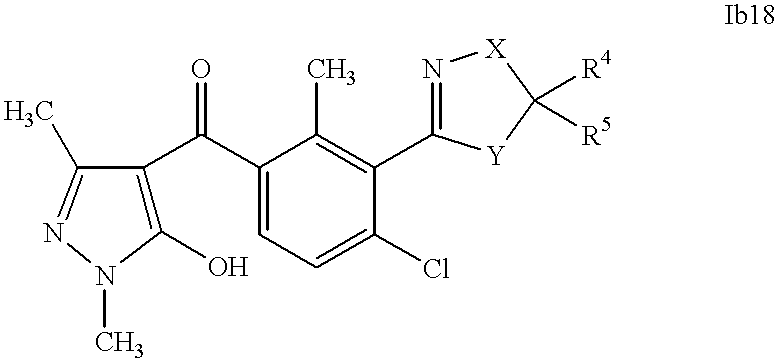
C1(O)=C(C(C2=CC=C(Cl)C(C3=N[X]C([R4])([R5])[Y]3)=C2C)=O)C(C)=NN1C
